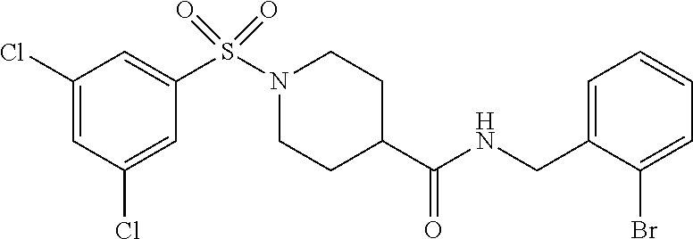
C1(Cl)=CC(Cl)=CC(S(N2CCC(C(NCC3=CC=CC=C3Br)=O)CC2)(=O)=O)=C1
